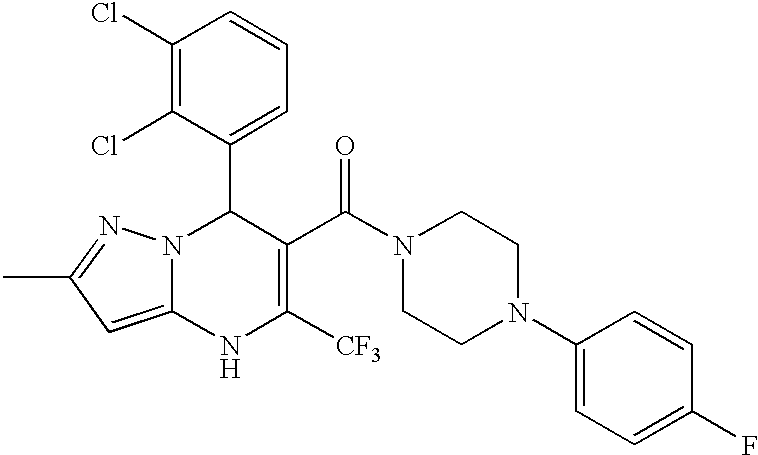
C1(Cl)=C(Cl)C(C2N3C(=CC(C)=N3)NC([CF3])=C2C(N2CCN(C3=CC=C(F)C=C3)CC2)=O)=CC=C1
